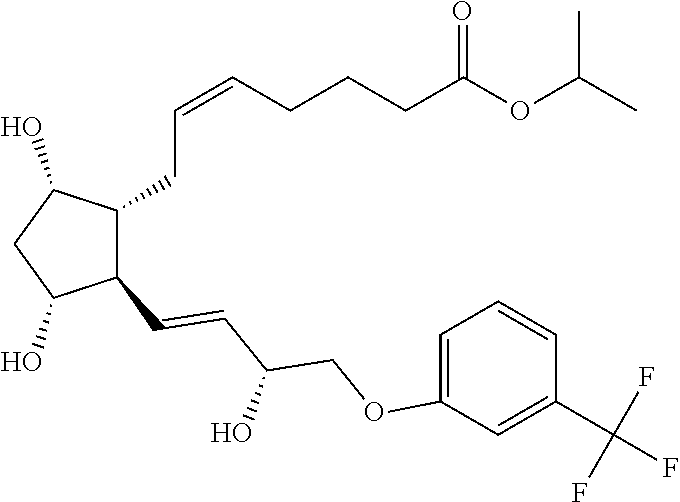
C1(CC=CCCCC(OC(C)C)=O)C(C=CC(COC2=CC=CC(C(F)(F)F)=C2)O)C(O)CC1O
